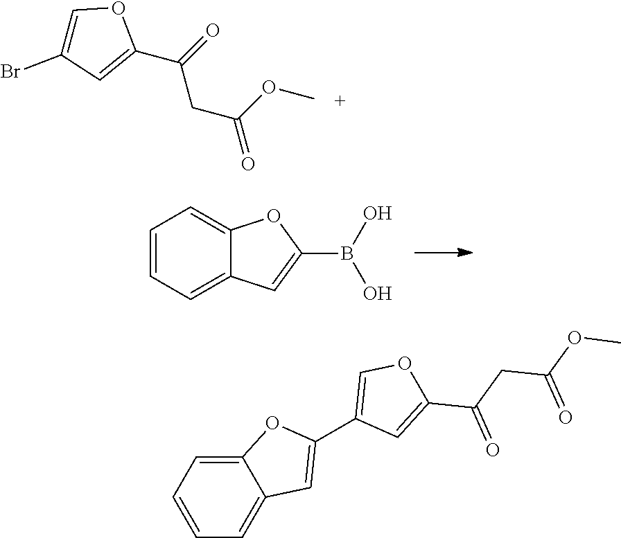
C1=C(Br)C=C(C(=O)CC(OC)=O)O1.C1=CC=C2C(=C1)OC(B(O)O)=C2.C12=CC=CC=C1C=C(C1=COC(C(CC(=O)OC)=O)=C1)O2
